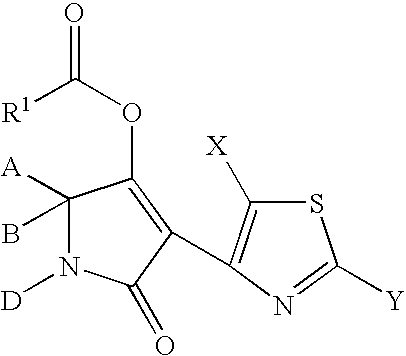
C1(B)([A])N([D])C(=O)C(C2=C([X])SC([Y])=N2)=C1OC(=O)[R1]
